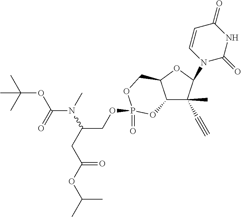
C12C(C)(C#C)C(N3C(=O)NC(=O)C=C3)OC1COP(OCC(CC(OC(C)C)=O)N(C)C(OC(C)(C)C)=O)(=O)O2
